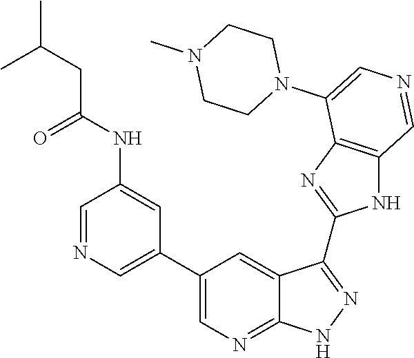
C1=NC=C(C2=CN=C3C(=C2)C(C2=NC4=C(N2)C=NC=C4N2CCN(C)CC2)=NN3)C=C1NC(=O)CC(C)C
